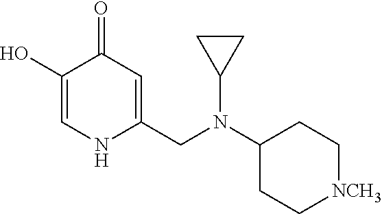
C1(O)=CNC(CN(C2CC[NCH3]CC2)C2CC2)=CC1=O
